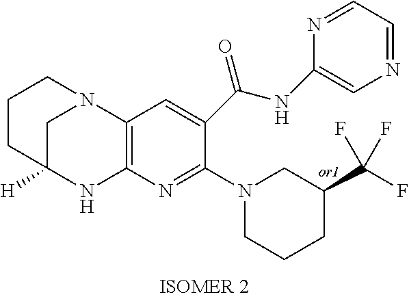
C1C2([H])NC3=C(N1CCC2)C=C(C(NC1=CN=CC=N1)=O)C(N1CC(C(F)(F)F)CCC1)=N3
